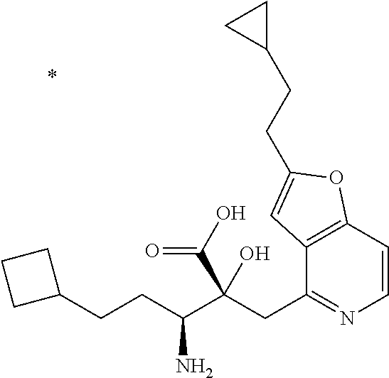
C12=C(C=CN=C1CC(C(CCC1CCC1)N)(O)C(O)=O)OC(CCC1CC1)=C2
